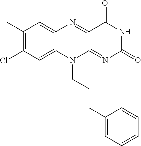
C1(C)=C(Cl)C=C2C(=C1)N=C1C(=NC(=O)NC1=O)N2CCCC1=CC=CC=C1
